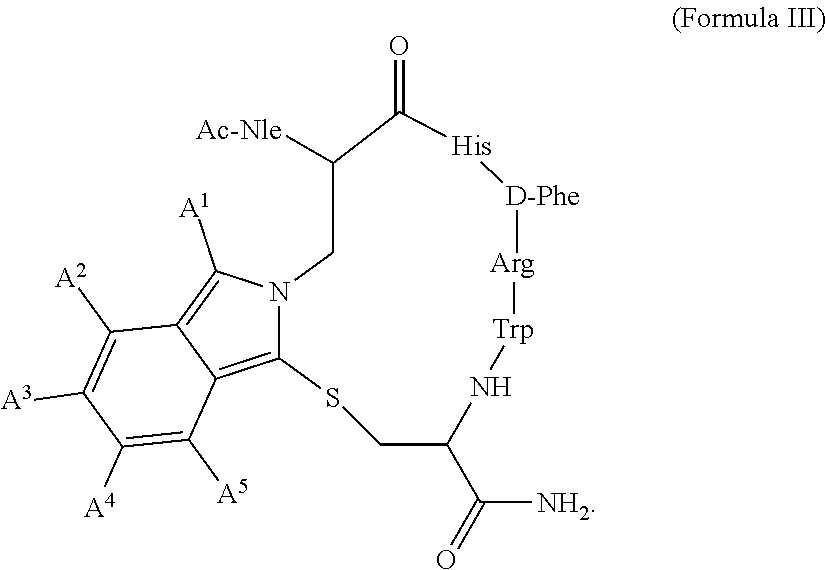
C12=C3C(=C([A1])N1CC([Ac-Nle])C(=O)[His][D-Phe][Arg][Trp]NC(C(=O)[NH2])CS2)C([A2])=C([A3])C([A4])=C3[A5]
